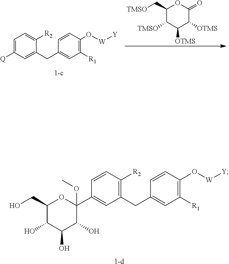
C1(CO)C(O)C(O)C(O)C(C2=CC(CC3=CC([R1])=C(O[W][Y])C=C3)=C([R2])C=C2)(OC)O1.[1-d].C1(C[TMSO])C([TMSO])C([OTMS])C([OTMS])C(=O)O1.[1-c].[Q]C1=CC=C([R2])C(CC2=CC([R1])=C(O[W][Y])C=C2)=C1
